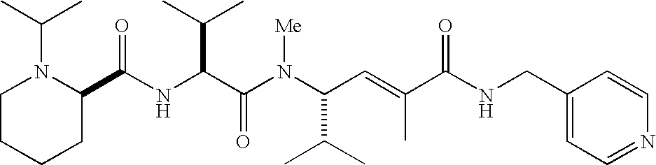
N(C(C(N(C(C(C)C)C=C(C)C(NCC1=CC=NC=C1)=O)[Me])=O)C(C)C)C(C1N(C(C)C)CCCC1)=O
